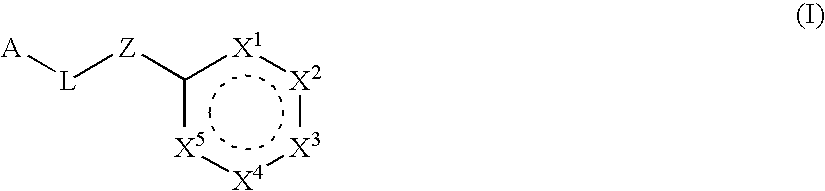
c1([Z][L][A])[X5]:[X4]:[X3]:[X2]:[X1]1
